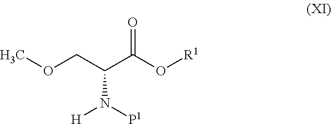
O(CC(C(O[R1])=O)N([P1])[H])C
